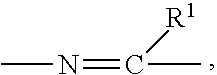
CN=C(C)[R1]
